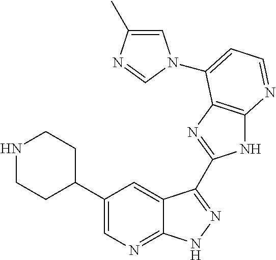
C1(C2CCNCC2)=CN=C2C(=C1)C(C1=NC3=C(N1)N=CC=C3N1C=C(C)N=C1)=NN2
